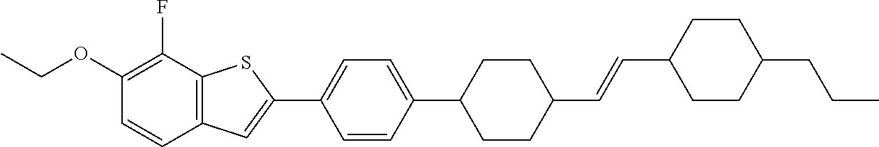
CCOC1=C(F)C2=C(C=C1)C=C(C1=CC=C(C3CCC(C=CC4CCC(CCC)CC4)CC3)C=C1)S2
